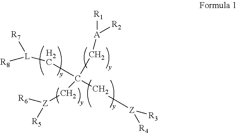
C(C(C[Z]([R6])[R5])(C[Z]([R3])[R4])C[A]([R1])[R2])[L]([R8])[R7]
